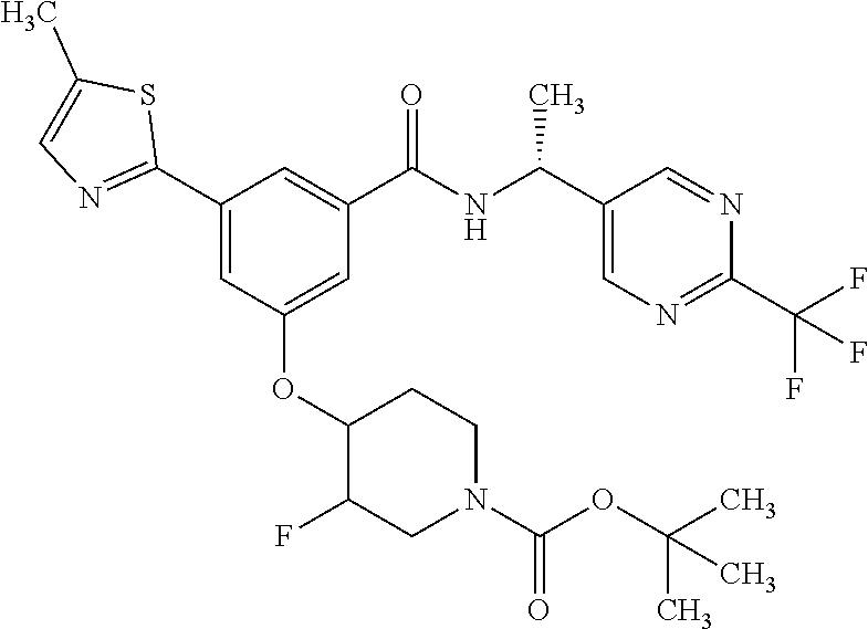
C1(C2=NC=C(C)S2)=CC(OC2C(F)CN(C(OC(C)(C)C)=O)CC2)=CC(C(NC(C2=CN=C(C(F)(F)F)N=C2)C)=O)=C1
